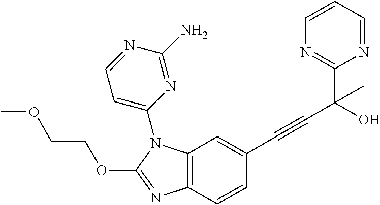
C1(C(C#CC2=CC3=C(C=C2)N=C(OCCOC)N3C2=CC=NC(N)=N2)(O)C)=NC=CC=N1
